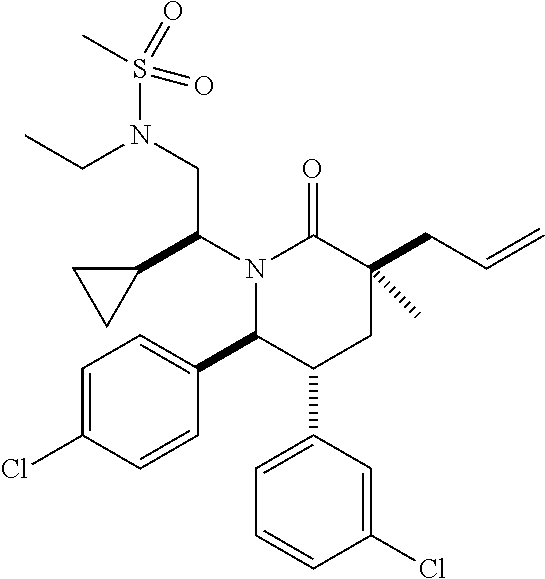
N1(C(C2CC2)CN(S(C)(=O)=O)CC)C(C2=CC=C(Cl)C=C2)C(C2=CC=CC(Cl)=C2)CC(CC=C)(C)C1=O
